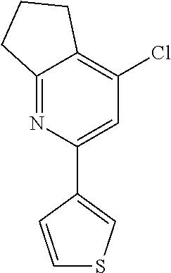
C1=CC(C2=CC(Cl)=C3C(=N2)CCC3)=CS1
